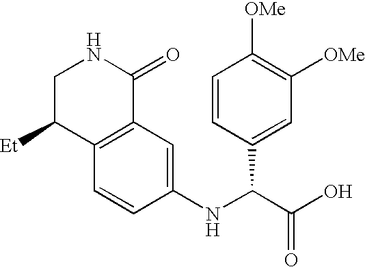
C1=CC(C(C(O)=O)NC2=CC3=C(C=C2)C([Et])CNC3=O)=CC([OMe])=C1[OMe]
